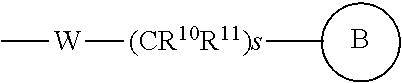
B.[(CR10R11)s](C)[W]C
